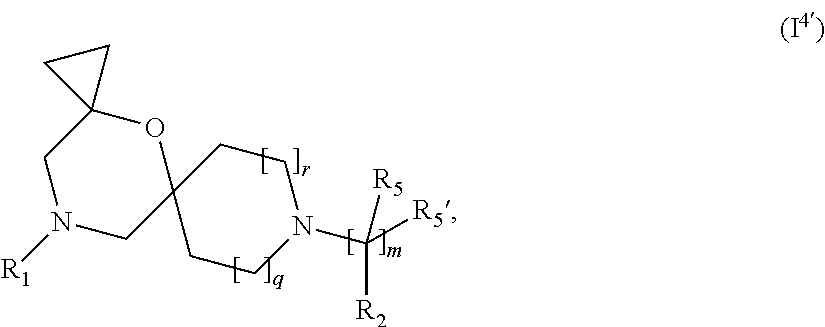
C12(CN([R1])CC3(O1)CCN(C([R5])([R5])[R2])CC3)CC2
